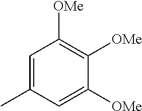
C1=C(C)C=C([OMe])C([OMe])=C1[OMe]
